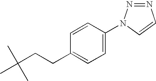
C1=C(N2N=NC=C2)C=CC(CCC(C)(C)C)=C1
